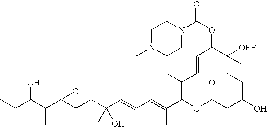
OC(C(C)C1C(CC(O)(C)C=CC=C(C)C2OC(=O)CC(O)CCC(C)([OEE])C(OC(N3CCN(C)CC3)=O)C=CC2C)O1)CC
